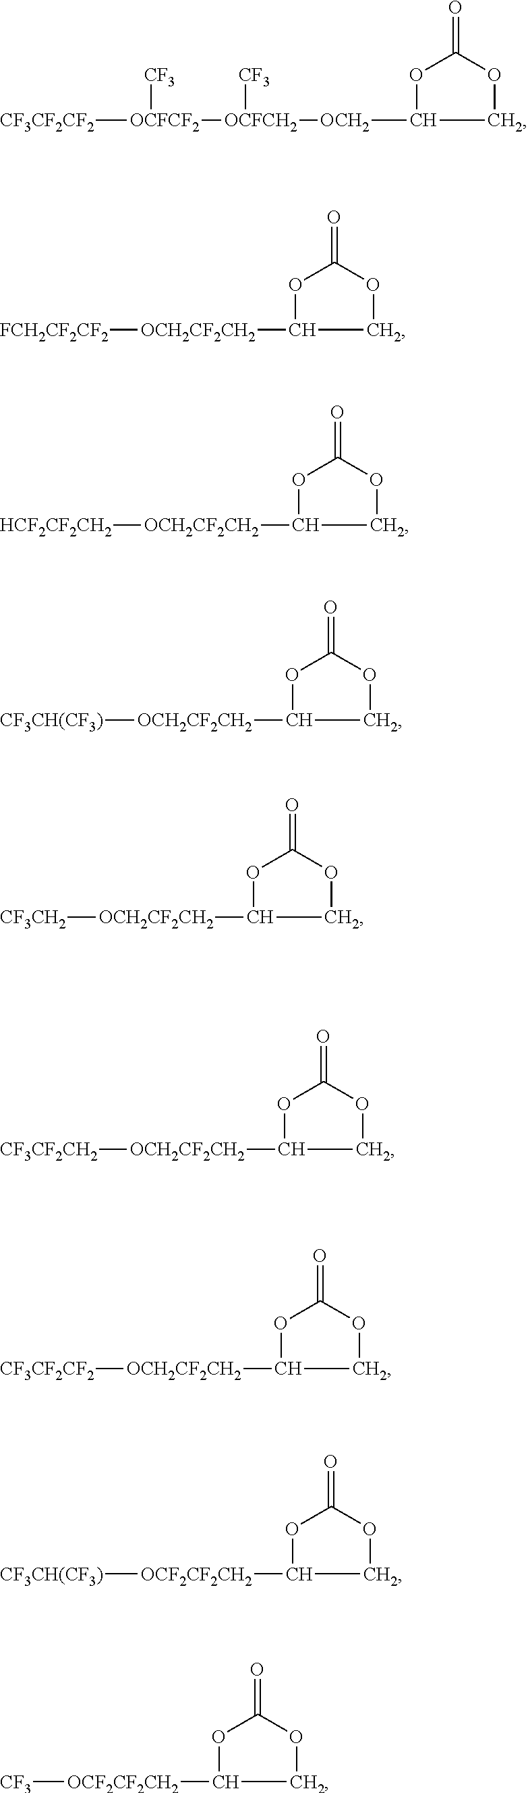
O1C([OCH2][OCFCH2]([OCFCF2]([CF3CF2CF2])[CF3])[CF3])COC1=O.O1C([OCH2CF2CH2][FCH2CF2CF2])COC1=O.O1C([OCH2CF2CH2][HCF2CF2CH2])COC1=O.O1C([OCH2CF2CH2][CF3CH(CF3)])COC1=O.O1C([OCH2CF2CH2][CF3CH2])COC1=O.O1C([OCH2CF2CH2][CF3CF2CH2])COC1=O.O1C([OCH2CF2CH2][CF3CF2CF2])COC1=O.O1C([OCF2CF2CH2][CF3CH(CF3)])COC1=O.O1C([OCF2CF2CH2][CF3])COC1=O
